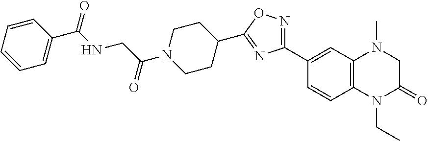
C12=C(C=C(C3=NOC(C4CCN(C(CNC(C5=CC=CC=C5)=O)=O)CC4)=N3)C=C1)N(C)CC(=O)N2CC
